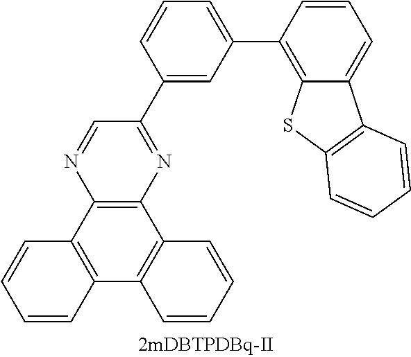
C1(C2=C3C(=CC=C2)C2=C(S3)C=CC=C2)=CC=CC(C2=NC3=C(N=C2)C2=C(C4=C3C=CC=C4)C=CC=C2)=C1
